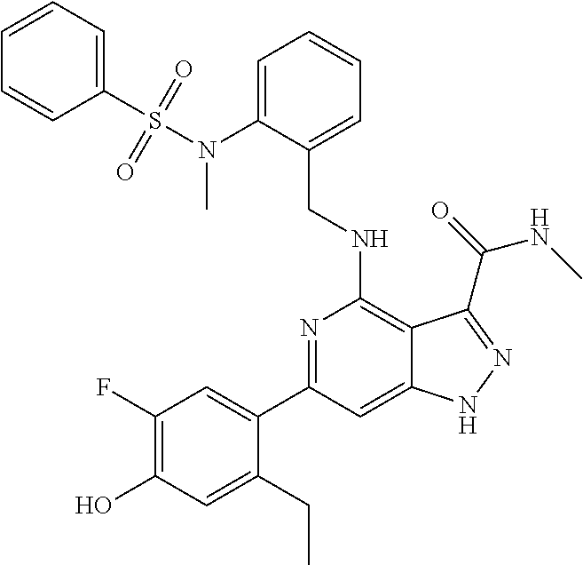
C(NC1=C2C(=CC(C3=CC(F)=C(O)C=C3CC)=N1)NN=C2C(=O)NC)C1=CC=CC=C1N(C)S(C1=CC=CC=C1)(=O)=O
